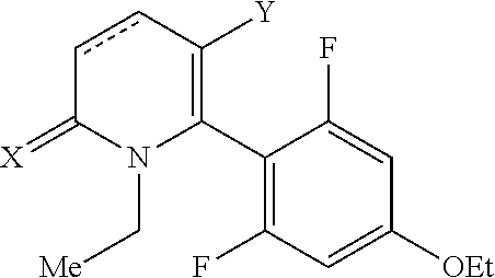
C1(C2=C([Y])ccC(=[X])N2C[Me])=C(F)C=C([OEt])C=C1F
